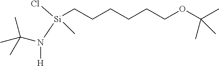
Cl[Si](CCCCCCOC(C)(C)C)(N(C(C)(C)C)[H])C
